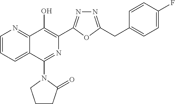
C1=CC=C2C(=N1)C(O)=C(C1=NN=C(CC3=CC=C(F)C=C3)O1)N=C2N1CCCC1=O
